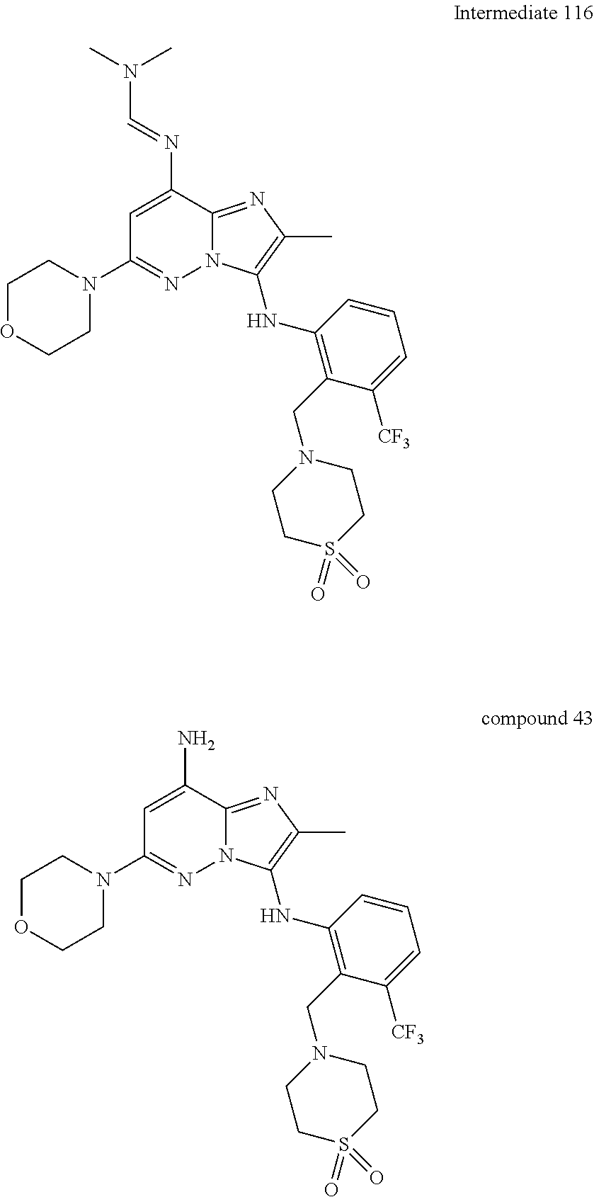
C1OCCN(C2=NN3C(=NC(C)=C3NC3=C(CN4CCS(=O)(=O)CC4)C([CF3])=CC=C3)C(N=CN(C)C)=C2)C1.C1OCCN(C2=NN3C(=NC(C)=C3NC3=C(CN4CCS(=O)(=O)CC4)C([CF3])=CC=C3)C(N)=C2)C1
